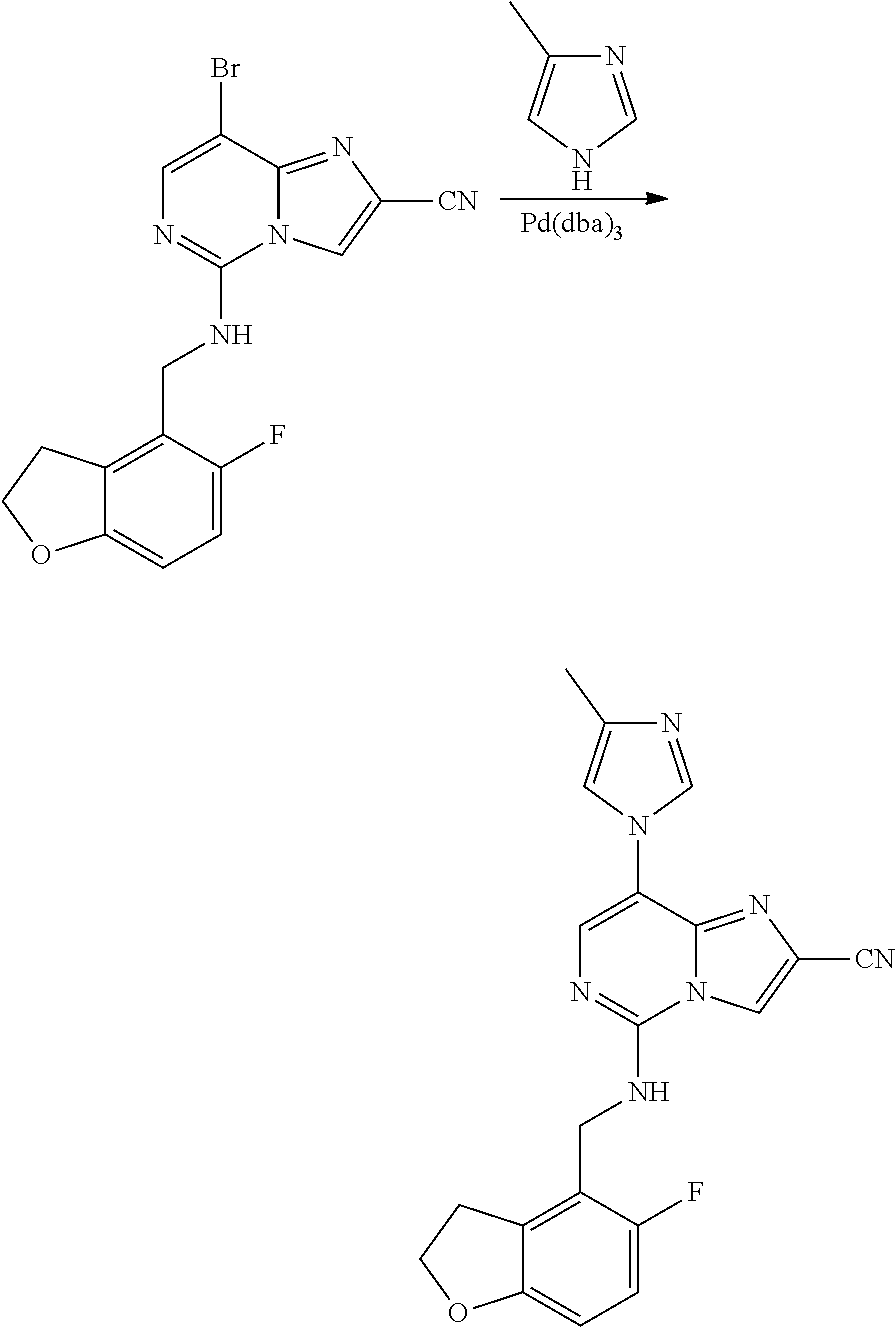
BrC1=CN=C(NCC2=C3C(=CC=C2F)OCC3)N2C1=NC([CN])=C2.N1=CNC=C1C.N1(C2=CN=C(NCC3=C4C(=CC=C3F)OCC4)N3C2=NC([CN])=C3)C=NC(C)=C1
